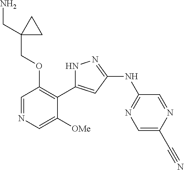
C1=NC=C([OMe])C(C2=CC(NC3=NC=C(C#N)N=C3)=NN2)=C1OCC1(CN)CC1
